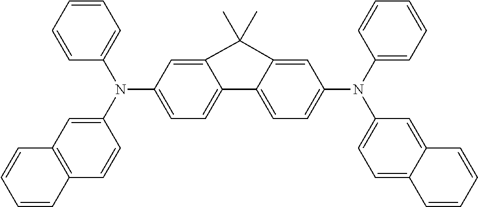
C1=CC=CC(N(C2=CC3=C(C=C2)C=CC=C3)C2=CC=C3C(=C2)C(C)(C)C2=CC(N(C4=CC=CC=C4)C4=CC=C5C(=C4)C=CC=C5)=CC=C32)=C1
